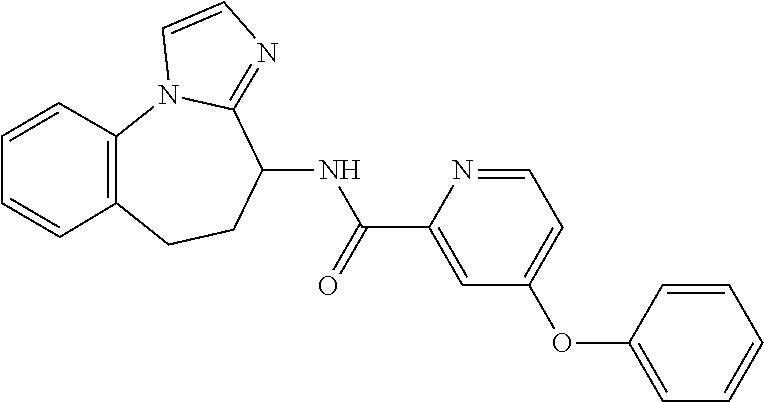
C12=C(C=CC=C1)N1C(=NC=C1)C(NC(C1=CC(OC3=CC=CC=C3)=CC=N1)=O)CC2
